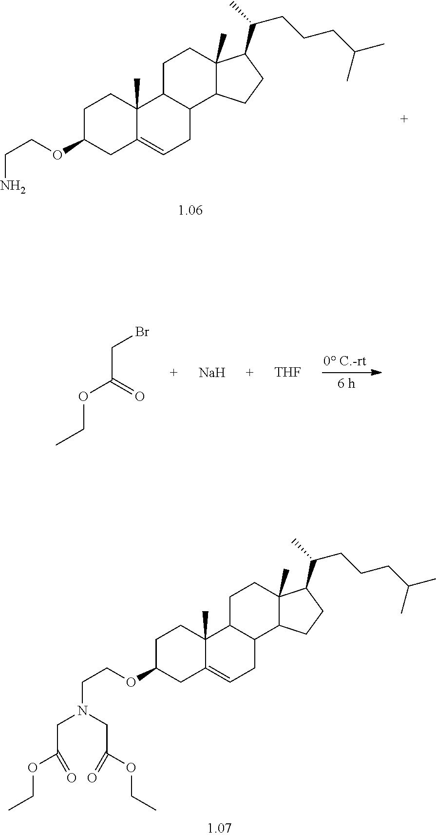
C1C(OCCN)CC2=CCC3C(C2(C)C1)CCC1(C)C3CCC1C(CCCC(C)C)C.BrCC(OCC)=O.[Na].[THF].C1C(OCCN(CC(OCC)=O)CC(OCC)=O)CC2=CCC3C(C2(C)C1)CCC1(C)C3CCC1C(CCCC(C)C)C
